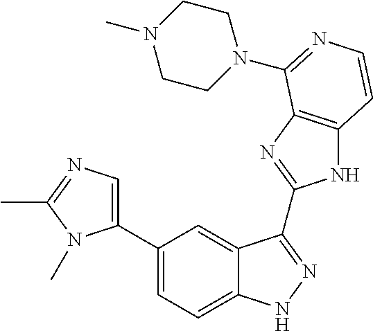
C1(C2=CN=C(C)N2C)=CC=C2C(=C1)C(C1=NC3=C(N1)C=CN=C3N1CCN(C)CC1)=NN2
